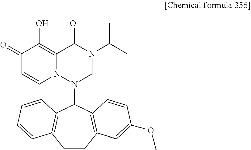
C1CC2=C(C(N3CN(C(C)C)C(=O)C4=C(O)C(=O)C=CN34)C3=C1C=CC=C3)C=CC(OC)=C2
